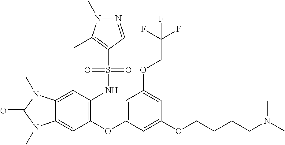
C12=CC(NS(C3=C(C)N(C)N=C3)(=O)=O)=C(OC3=CC(OCC(F)(F)F)=CC(OCCCCN(C)C)=C3)C=C1N(C)C(=O)N2C
